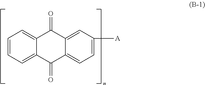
C1=CC=C2C(=C1)C(=O)C1=CC([A])=CC=C1C2=O
